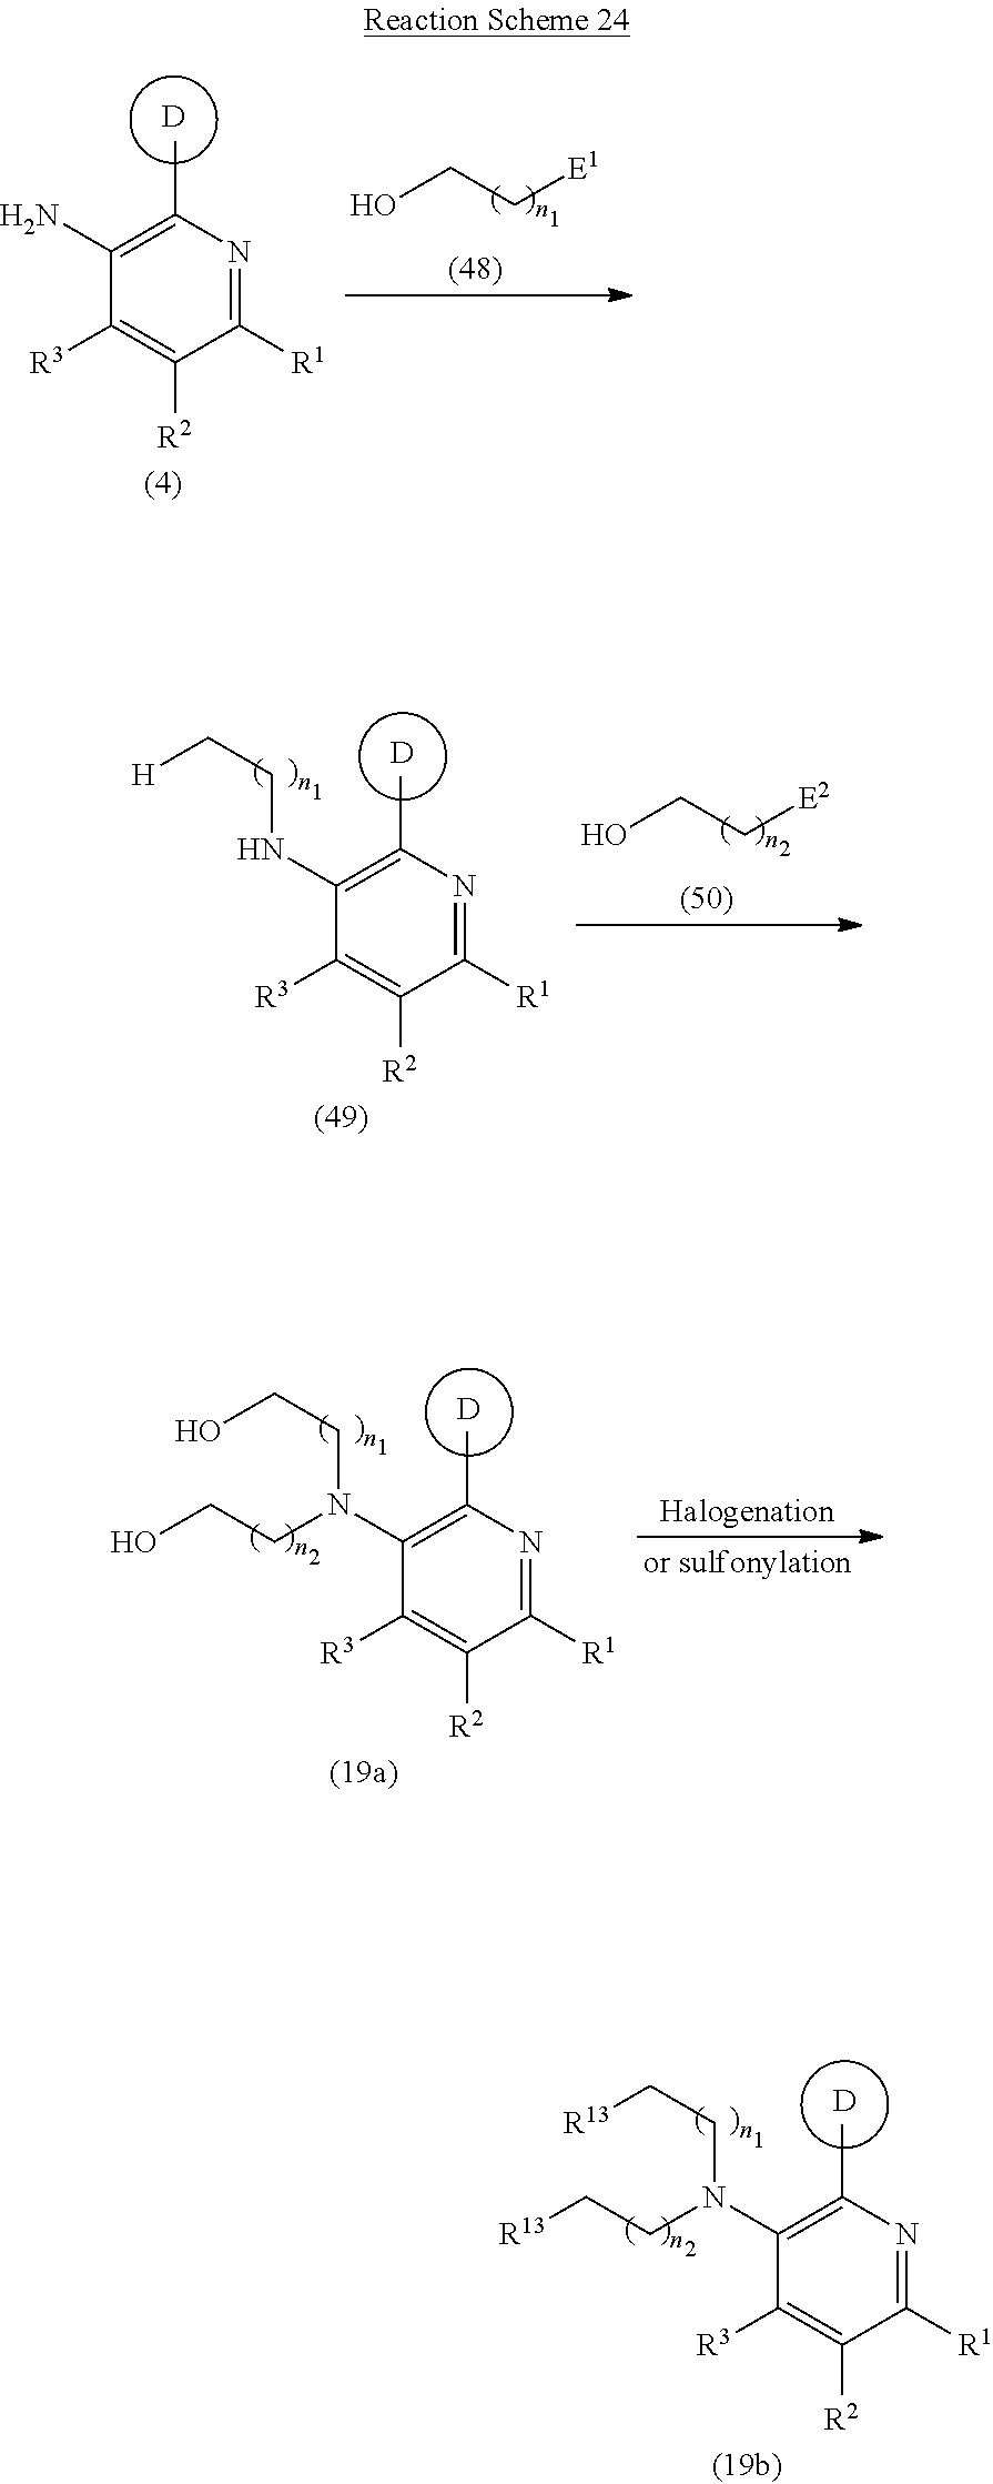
[D].C1([R1])=NC(C)=C(N)C([R3])=C1[R2].OCC[E1].[D].C1([R1])=NC(C)=C(NCC[H])C([R3])=C1[R2].OCC[E2].[D].C1([R1])=NC(C)=C(N(CCO)CCO)C([R3])=C1[R2].[D].C1([R1])=NC(C)=C(N(CC[R13])CC[R13])C([R3])=C1[R2]
